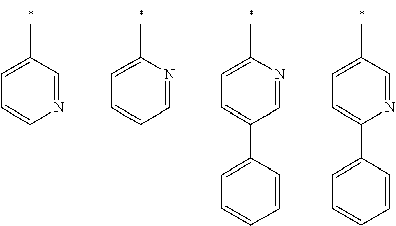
N1=CC(C)=CC=C1.C1=NC(C)=CC=C1.C1=NC(C)=CC=C1C1=CC=CC=C1.N1=CC(C)=CC=C1C1=CC=CC=C1
